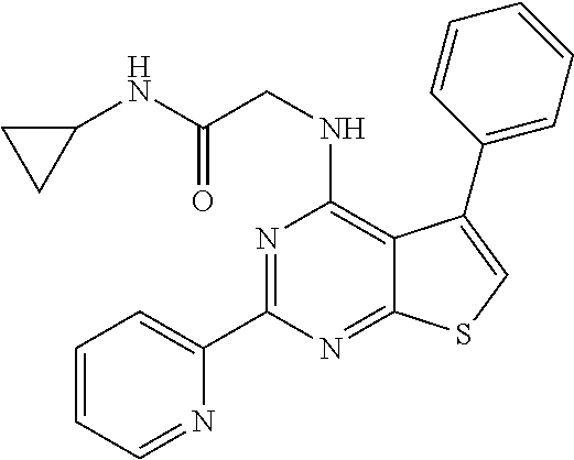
C1(C2=NC(NCC(NC3CC3)=O)=C3C(=N2)SC=C3C2=CC=CC=C2)=CC=CC=N1
